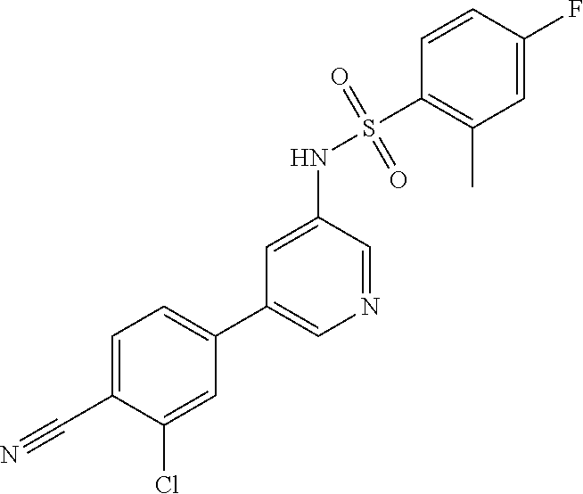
C1=C(C#N)C(Cl)=CC(C2=CN=CC(NS(C3=C(C)C=C(F)C=C3)(=O)=O)=C2)=C1
